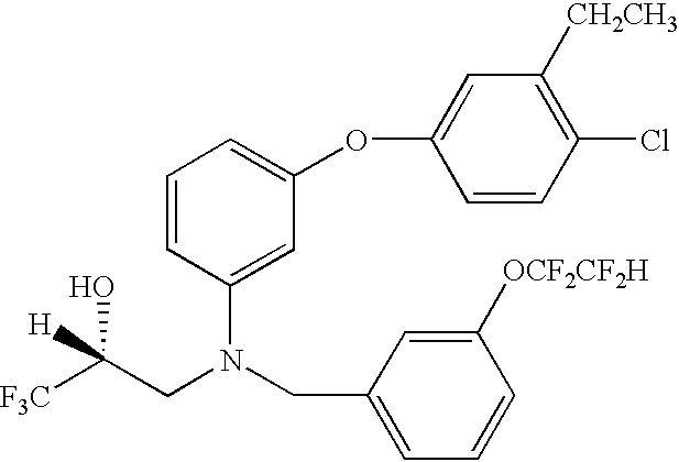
C1=CC(Cl)=C([CH2CH3])C=C1OC1=CC=CC(N(CC2=CC=CC([OCF2CF2H])=C2)CC([F3C])(O)[H])=C1
